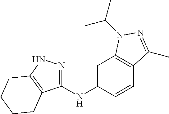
C1(NC2=CC3=C(C=C2)C(C)=NN3C(C)C)=NNC2=C1CCCC2
